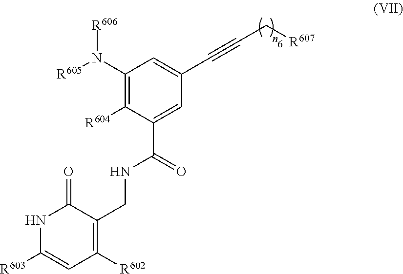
[R606]N(C1=C([R604])C(C(NCC2=C([R602])C=C([R603])NC2=O)=O)=CC(C#CC[R607])=C1)[R605]
